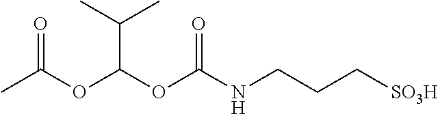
CC(OC(OC(NCCC[SO3H])=O)C(C)C)=O
